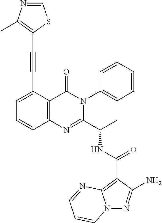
N(C(C1=NC2=C(C(=O)N1C1=CC=CC=C1)C(C#CC1=C(C)N=CS1)=CC=C2)C)C(C1=C2N(N=C1N)C=CC=N2)=O
